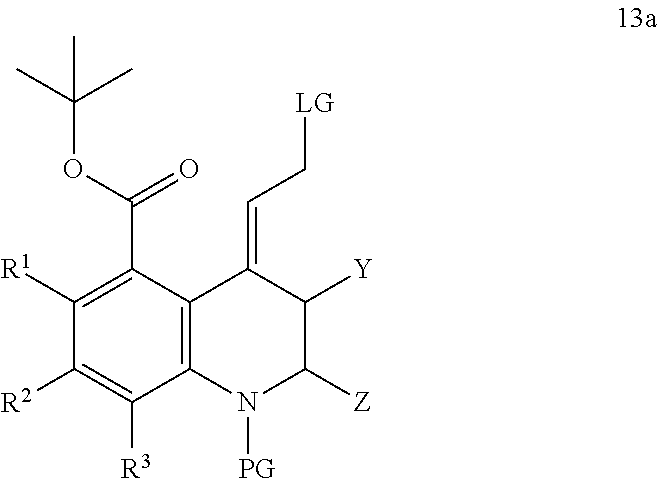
C12=C(C(C(OC(C)(C)C)=O)=C([R1])C([R2])=C1[R3])C(=CC[LG])C([Y])C([Z])N2[PG]
